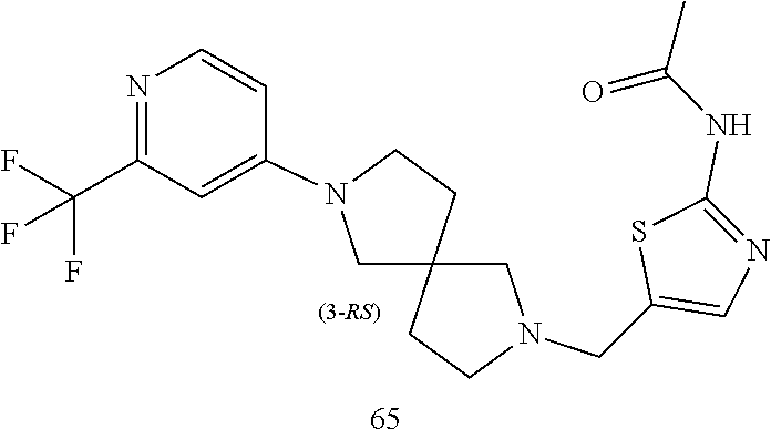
C12(CN(CC3=CN=C(NC(=O)C)S3)CC1)CCN(C1=CC(C(F)(F)F)=NC=C1)C2
